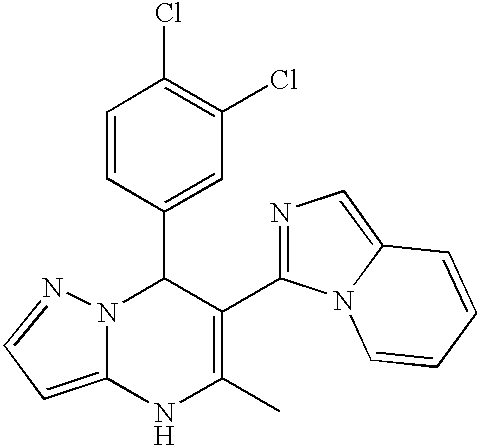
C1(C2N3C(=CC=N3)NC(C)=C2C2=NC=C3N2C=CC=C3)=CC(Cl)=C(Cl)C=C1
